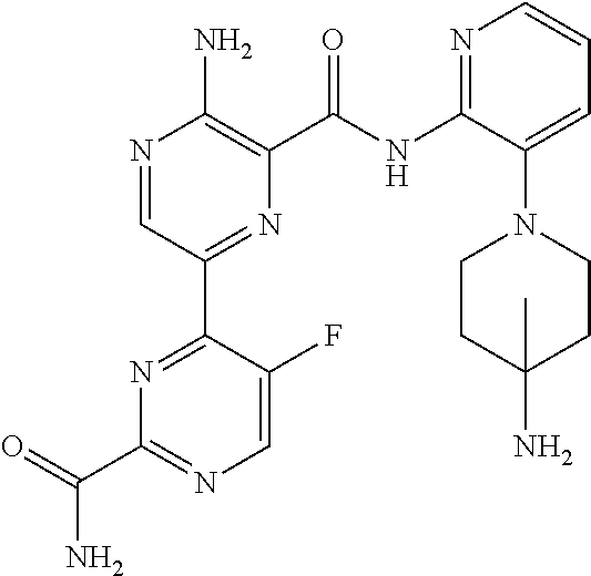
N1=CC(C2=NC(C(=O)N)=NC=C2F)=NC(C(NC2=NC=CC=C2N2CCC(N)(C)CC2)=O)=C1N
